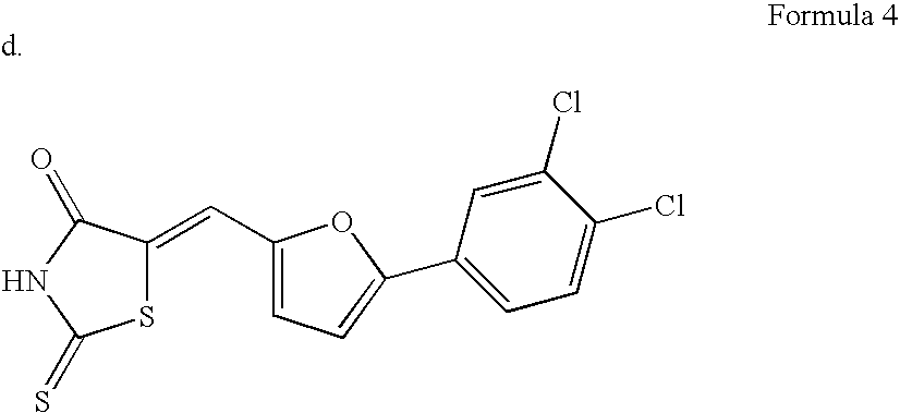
C(C1=CC=C(C2=CC=C(Cl)C(Cl)=C2)O1)=C1SC(=S)NC1=O
